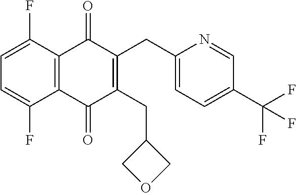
C1=C(F)C2=C(C(F)=C1)C(=O)C(CC1COC1)=C(CC1=CC=C(C(F)(F)F)C=N1)C2=O
